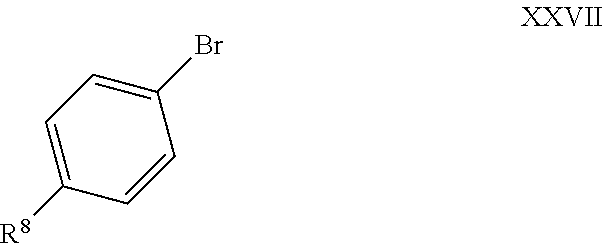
C1=C([R8])C=CC(Br)=C1
